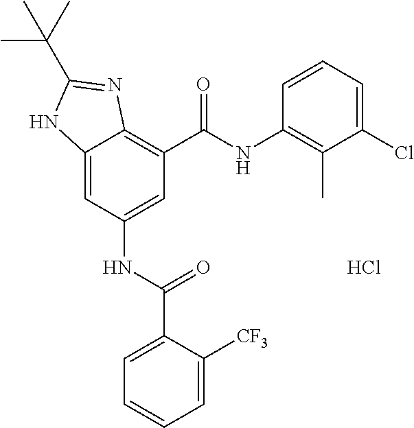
C12=CC(NC(C3=CC=CC=C3[CF3])=O)=CC(C(=O)NC3=C(C)C(Cl)=CC=C3)=C1N=C(C(C)(C)C)N2.Cl
